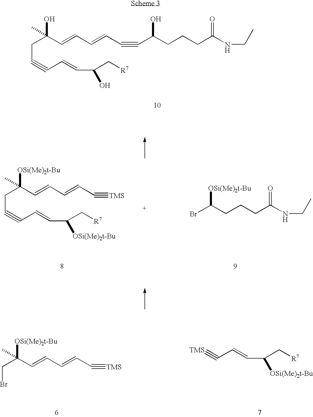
C(C#CC=CC(C[R7])O)C(C=CC=CC#CC(CCCC(NCC)=O)O)(O)C.C(C#CC=CC(C[R7])[OSi(Me)2t-Bu])C(C=CC=CC#[TMS])([OSi(Me)2t-Bu])C.BrC(CCCC(NCC)=O)[OSi(Me)2t-Bu].C(Br)C(C=CC=CC#[TMS])(C)[OSi(Me)2t-Bu].C(C=CC(C[R7])[OSi(Me)2t-Bu])#[TMS]
